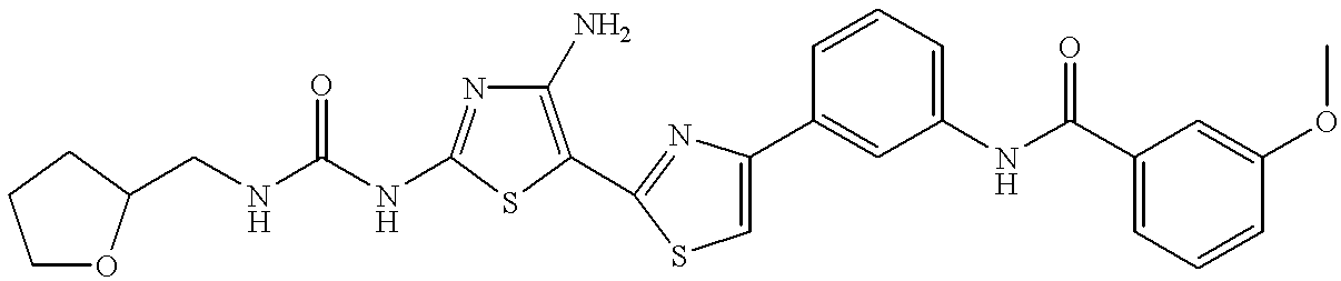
C(NC1=NC(N)=C(C2=NC(C3=CC(NC(C4=CC=CC(OC)=C4)=O)=CC=C3)=CS2)S1)(NCC1OCCC1)=O
